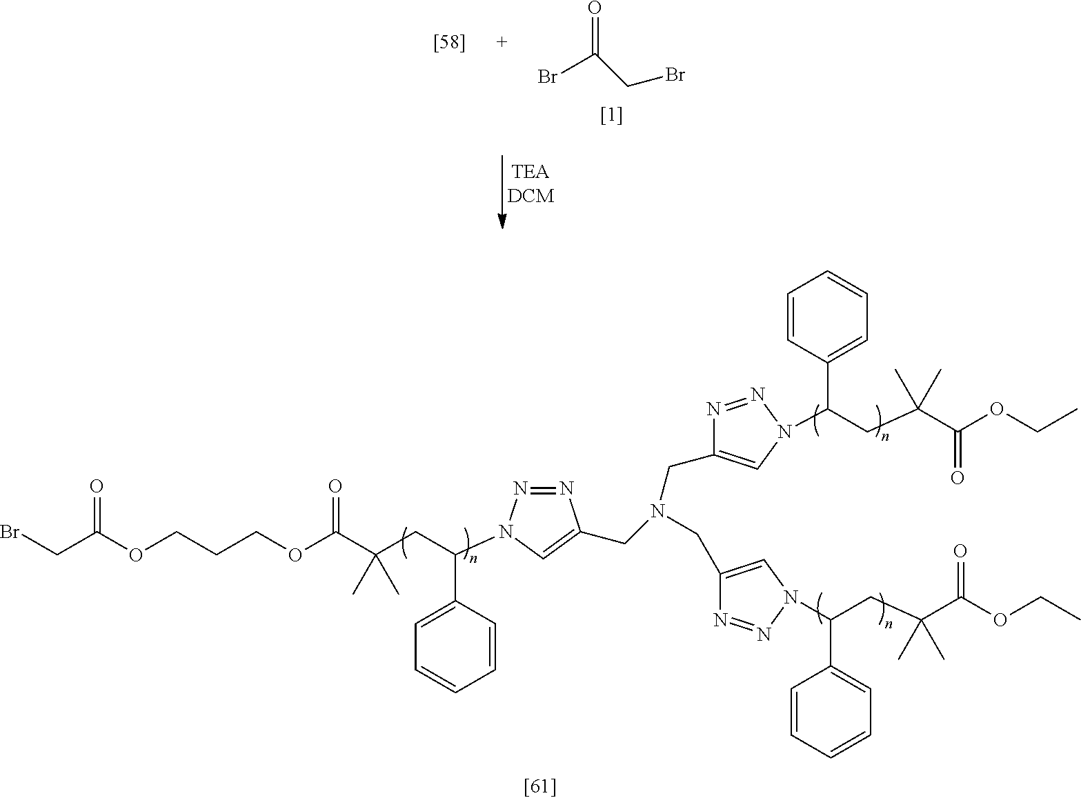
BrC(=O)CBr.O(CCCOC(C(CC(C1=CC=CC=C1)N1N=NC(CN(CC2=CN(C(CC(C(OCC)=O)(C)C)C3=CC=CC=C3)N=N2)CC2=CN(C(CC(C(OCC)=O)(C)C)C3=CC=CC=C3)N=N2)=C1)(C)C)=O)C(CBr)=O
